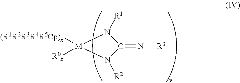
N1([R1])[M]([(R1R2R3R4R5Cp)x])([R0z])N([R2])C1=N[R3]
